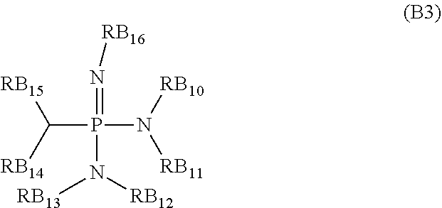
N(=P(N([RB12])[RB13])(C([RB14])[RB15])N([RB10])[RB11])[RB16]
